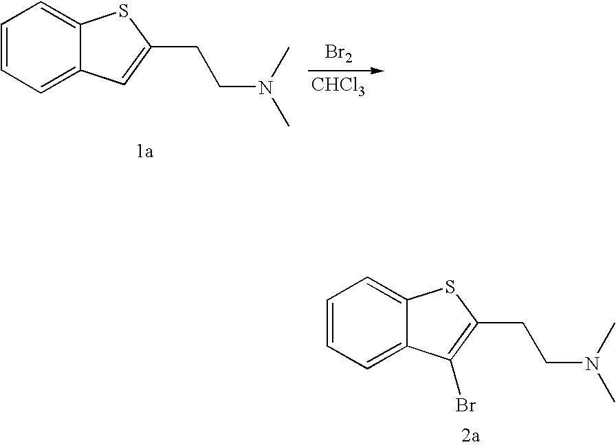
C1=CC=C2C(=C1)SC(CCN(C)C)=C2.[Br2].[CHCl3].C1=CC=C2C(=C1)SC(CCN(C)C)=C2Br
